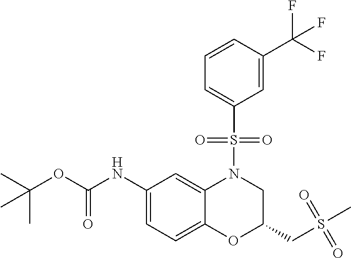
C1(NC(OC(C)(C)C)=O)=CC=C2C(=C1)N(S(C1=CC=CC(C(F)(F)F)=C1)(=O)=O)CC(CS(C)(=O)=O)O2
